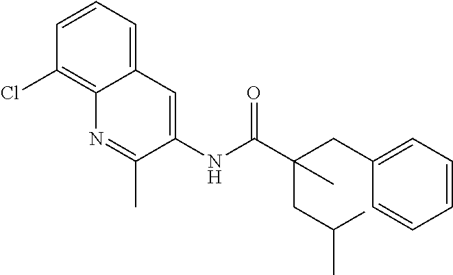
C1=CC=C2C(=C1Cl)N=C(C)C(NC(C(C)(CC(C)C)CC1=CC=CC=C1)=O)=C2
